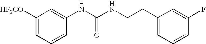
C1([HF2CO])=CC=CC(NC(NCCC2=CC=CC(F)=C2)=O)=C1
